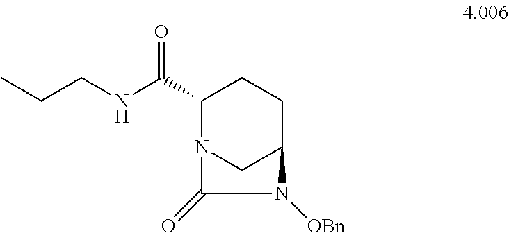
N(C(C1CCC2CN1C(=O)N2[OBn])=O)CCC
